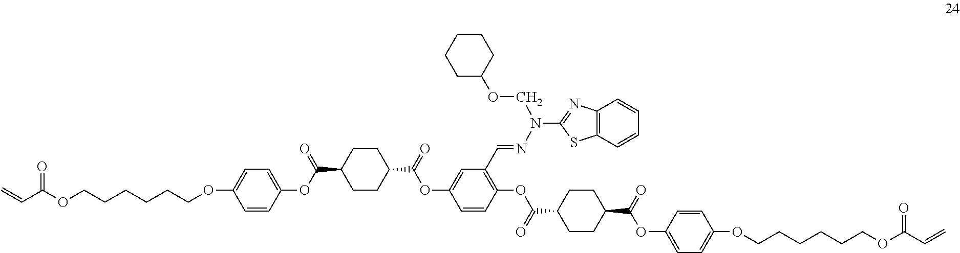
C1CC(C(=O)OC2=CC(C=NN(C3=NC4=C(S3)C=CC=C4)COC3CCCCC3)=C(OC(C3CCC(C(=O)OC4=CC=C(OCCCCCCOC(C=C)=O)C=C4)CC3)=O)C=C2)CCC1C(OC1=CC=C(OCCCCCCOC(C=C)=O)C=C1)=O
